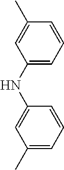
C1(NC2=CC(C)=CC=C2)=CC=CC(C)=C1
